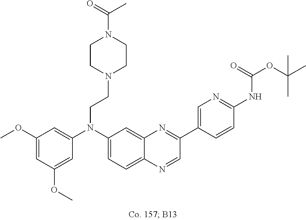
C1(OC)=CC(OC)=CC(N(C2=CC=C3C(=C2)N=C(C2=CN=C(NC(OC(C)(C)C)=O)C=C2)C=N3)CCN2CCN(C(=O)C)CC2)=C1
